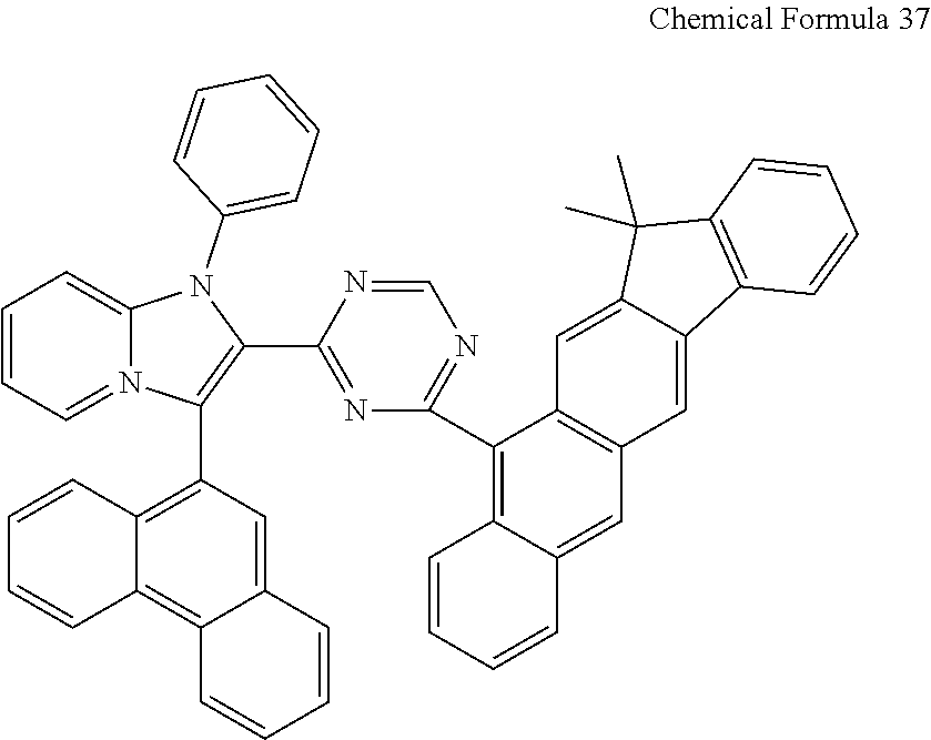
C1=CC=N2C(=C1)N(C1=CC=CC=C1)C(C1=NC(C3=C4C(=CC5=C3C=C3C(=C5)C5=C(C3(C)C)C=CC=C5)C=CC=C4)=NC=N1)=C2C1=C2C(=C3C(=C1)C=CC=C3)C=CC=C2
